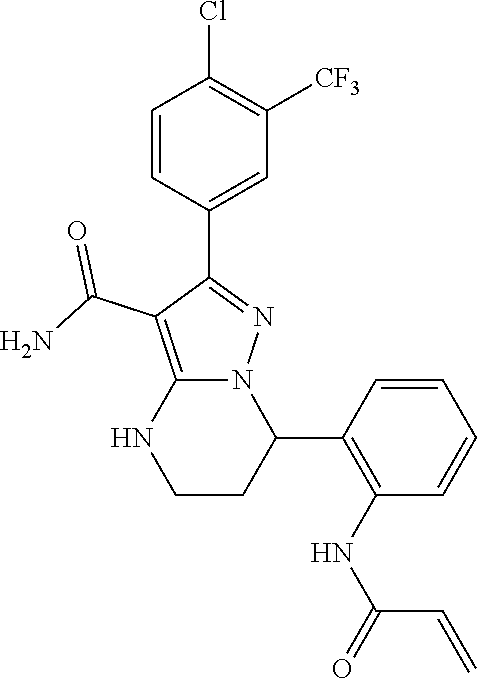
C1=CC(C2=NN3C(=C2C(N)=O)NCCC3C2=C(NC(C=C)=O)C=CC=C2)=CC([CF3])=C1Cl
